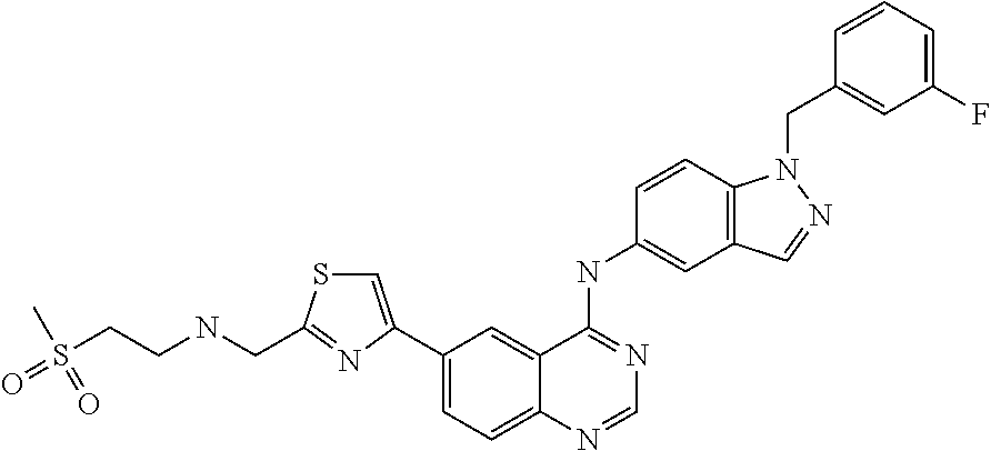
S(CCNCC1=NC(C2=CC=C3C(=C2)C(NC2=CC4=C(C=C2)N(CC2=CC(F)=CC=C2)N=C4)=NC=N3)=CS1)(=O)(=O)C
